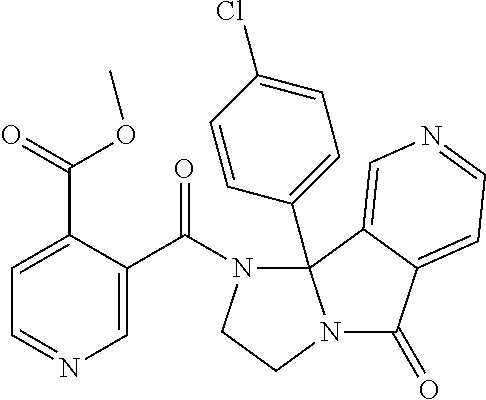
N1=CC=C(C(=O)OC)C(C(N2CCN3C(=O)C4=CC=NC=C4C23C2=CC=C(Cl)C=C2)=O)=C1
